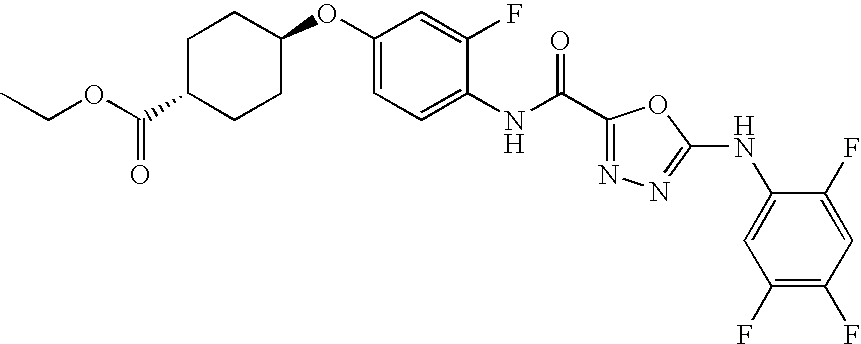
CCOC(C1CCC(OC2=CC=C(NC(=O)C3=NN=C(NC4=CC(F)=C(F)C=C4F)O3)C(F)=C2)CC1)=O
